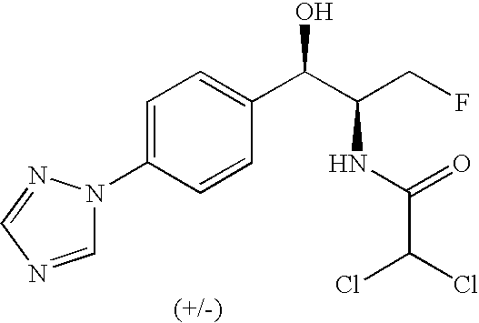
C1=NC=NN1C1=CC=C(C(C(CF)NC(C(Cl)Cl)=O)O)C=C1
